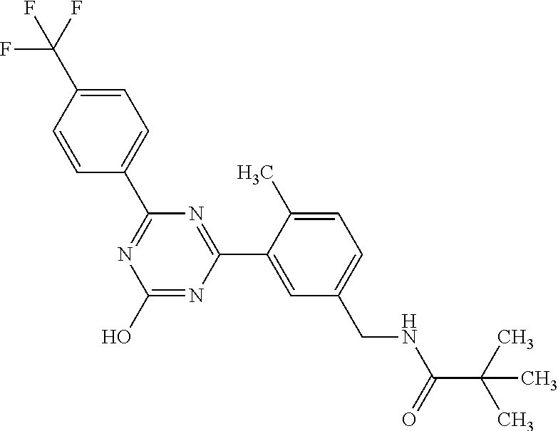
OC1=NC(C2=CC(CNC(=O)C(C)(C)C)=CC=C2C)=NC(C2=CC=C(C(F)(F)F)C=C2)=N1
